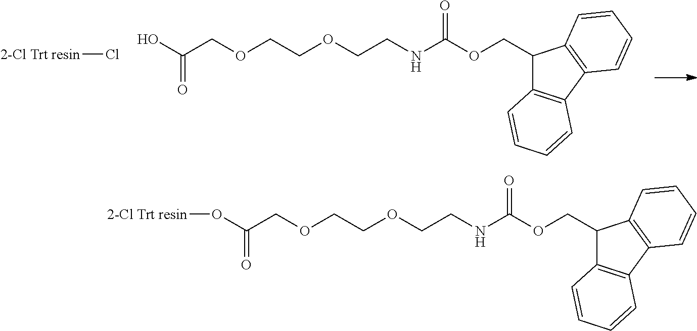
O(C(COCCOCCNC(OCC1C2=C(C3=C1C=CC=C3)C=CC=C2)=O)=O)[2-Cl Trt resin].[2-Cl Trt resin]Cl.OC(COCCOCCNC(OCC1C2=C(C3=C1C=CC=C3)C=CC=C2)=O)=O
